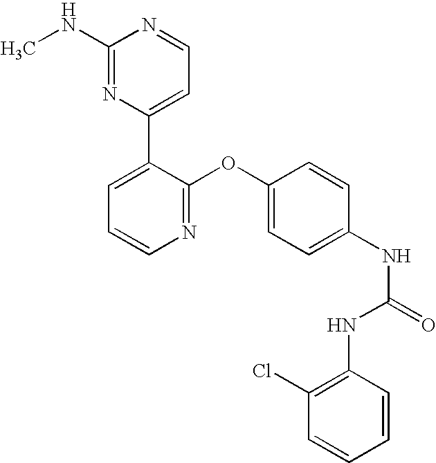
C1(NC)=NC(C2=CC=CN=C2OC2=CC=C(NC(=O)NC3=C(Cl)C=CC=C3)C=C2)=CC=N1
